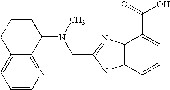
C12=CC=CN=C1C(N(C)CC1=NC3=C(N1)C=CC=C3C(=O)O)CCC2
